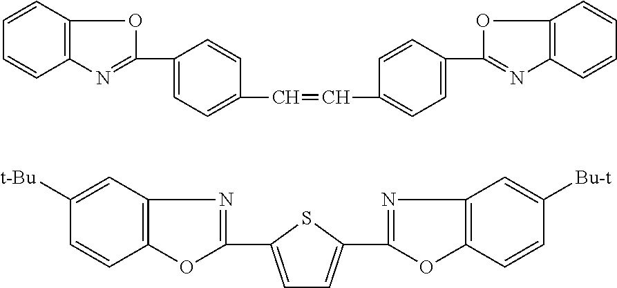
C12=C(C=CC=C1)OC(C1=CC=C(C=CC3=CC=C(C4=NC5=C(O4)C=CC=C5)C=C3)C=C1)=N2.C1=C(C2=NC3=C(O2)C=CC([t-Bu])=C3)SC(C2=NC3=C(O2)C=CC([Bu-t])=C3)=C1
